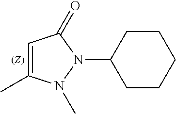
C1=C(C)N(C)N(C2CCCCC2)C1=O
